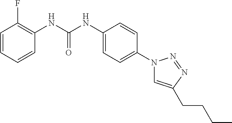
C1=CC=CC(NC(NC2=CC=C(N3C=C(CCCC)N=N3)C=C2)=O)=C1F
